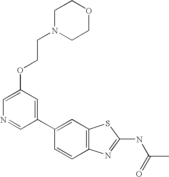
C1(C2=CC3=C(C=C2)N=C(NC(=O)C)S3)=CC(OCCN2CCOCC2)=CN=C1
